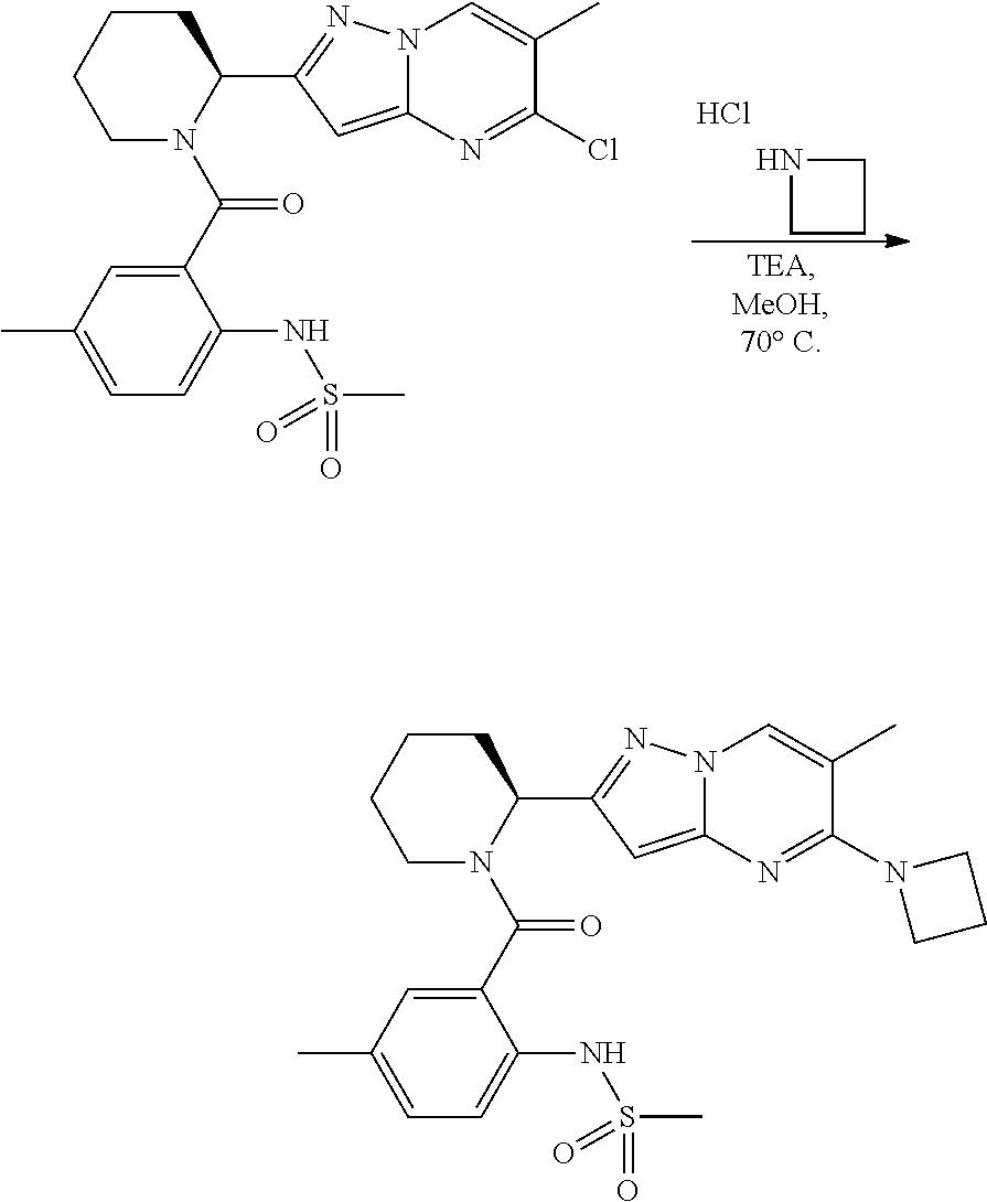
N1CCC1.Cl.C1CCCN(C(C2=CC(C)=CC=C2NS(C)(=O)=O)=O)C1C1=NN2C(=C1)N=C(Cl)C(C)=C2.C1CCCN(C(C2=CC(C)=CC=C2NS(C)(=O)=O)=O)C1C1=NN2C(=C1)N=C(N1CCC1)C(C)=C2
